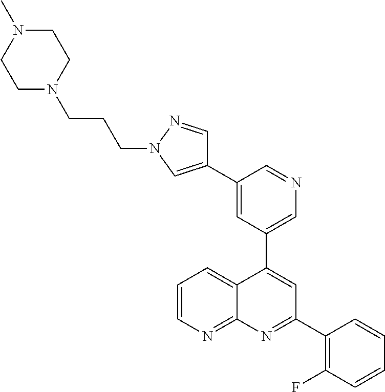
C1=C(C2=CN(CCCN3CCN(C)CC3)N=C2)C=NC=C1C1=CC(C2=C(F)C=CC=C2)=NC2=NC=CC=C12
